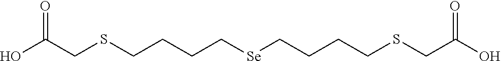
OC(CSCCCC[Se]CCCCSCC(O)=O)=O
